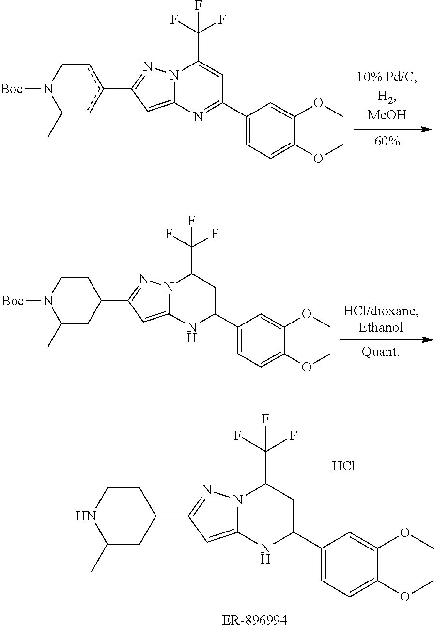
C1CN([Boc])C(C)CC1C1=NN2C(=C1)NC(C1=CC=C(OC)C(OC)=C1)CC2C(F)(F)F.C1CNC(C)CC1C1=NN2C(=C1)NC(C1=CC=C(OC)C(OC)=C1)CC2C(F)(F)F.Cl.c1c(C2=NN3C(=C2)N=C(C2=CC=C(OC)C(OC)=C2)C=C3C(F)(F)F)cC(C)N([Boc])C1
